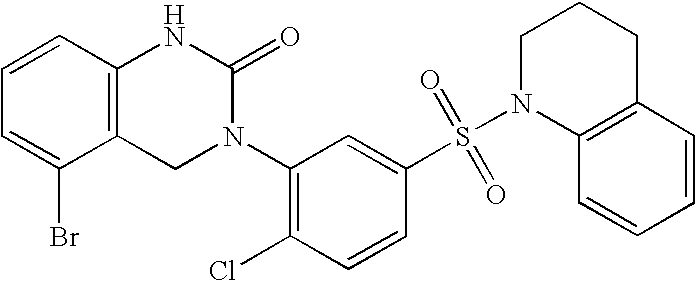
C12=C(C=CC=C1Br)NC(=O)N(C1=C(Cl)C=CC(S(N3C4=C(CCC3)C=CC=C4)(=O)=O)=C1)C2
